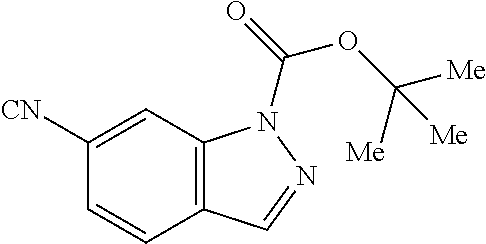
C12=C(C=NN1C(=O)OC([Me])([Me])[Me])C=CC([CN])=C2
